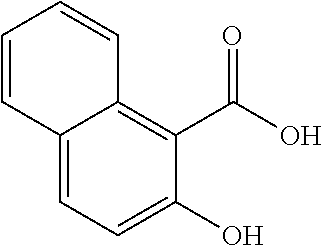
C1(O)=CC=C2C(=C1C(O)=O)C=CC=C2
